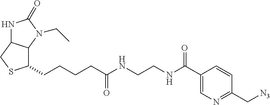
C1(CCCCC(NCCNC(C2=CN=C(C[N3])C=C2)=O)=O)C2C(CS1)NC(=O)N2CC
